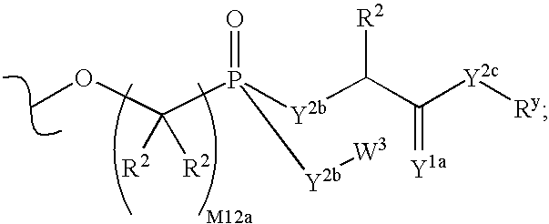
C(P([Y2b]C(C([Y2c][Ry])=[Y1a])[R2])(=O)[Y2b][W3])([R2])([R2])OC
